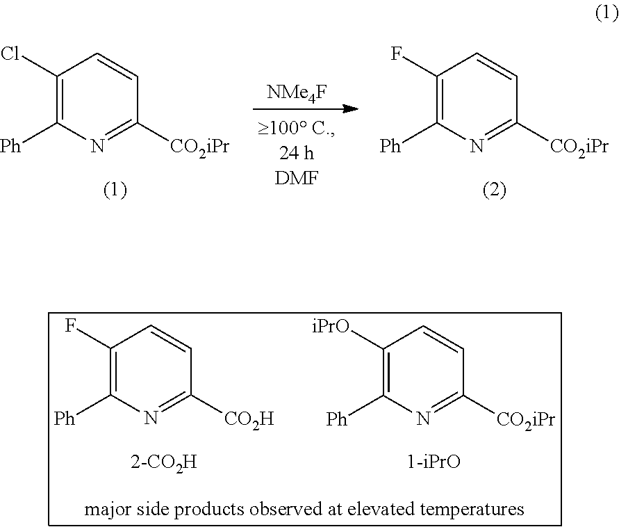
[NMe4F].C1(F)=C([Ph])N=C([CO2iPr])C=C1.C1(Cl)=C([Ph])N=C([CO2iPr])C=C1.C1(F)=C([Ph])N=C([CO2H])C=C1.C1([iPrO])=C([Ph])N=C([CO2iPr])C=C1
